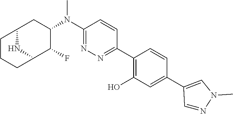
C1(N(C2CC3CCCC(C2F)N3)C)=NN=C(C2=C(O)C=C(C3=CN(C)N=C3)C=C2)C=C1
